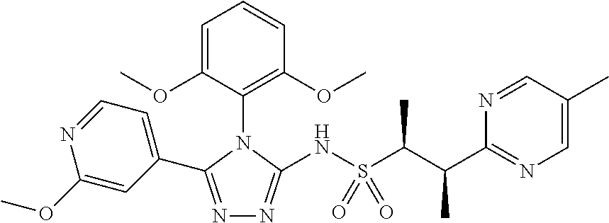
N1=C(C2=CC=NC(OC)=C2)N(C2=C(OC)C=CC=C2OC)C(NS(C(C)C(C)C2=NC=C(C)C=N2)(=O)=O)=N1
